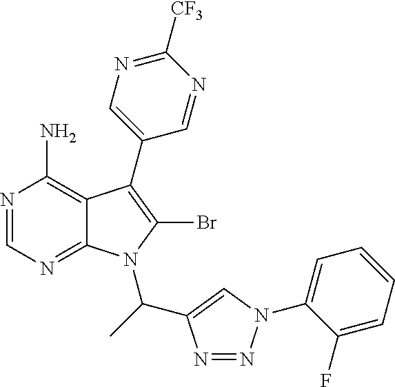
N1=CN=C2C(=C1N)C(C1=CN=C([CF3])N=C1)=C(Br)N2C(C1=CN(C2=CC=CC=C2F)N=N1)C
